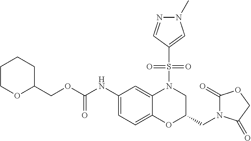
C1(NC(OCC2CCCCO2)=O)=CC=C2C(=C1)N(S(C1=CN(C)N=C1)(=O)=O)CC(CN1C(=O)OCC1=O)O2
